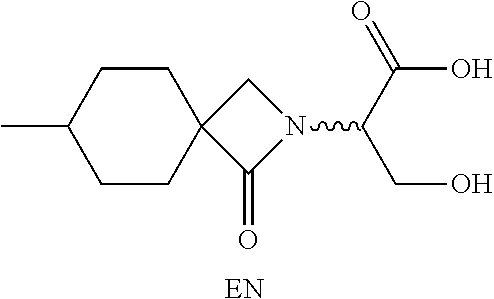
C1CC(C)CCC12C(=O)N(C(C(O)=O)CO)C2.[EN]
